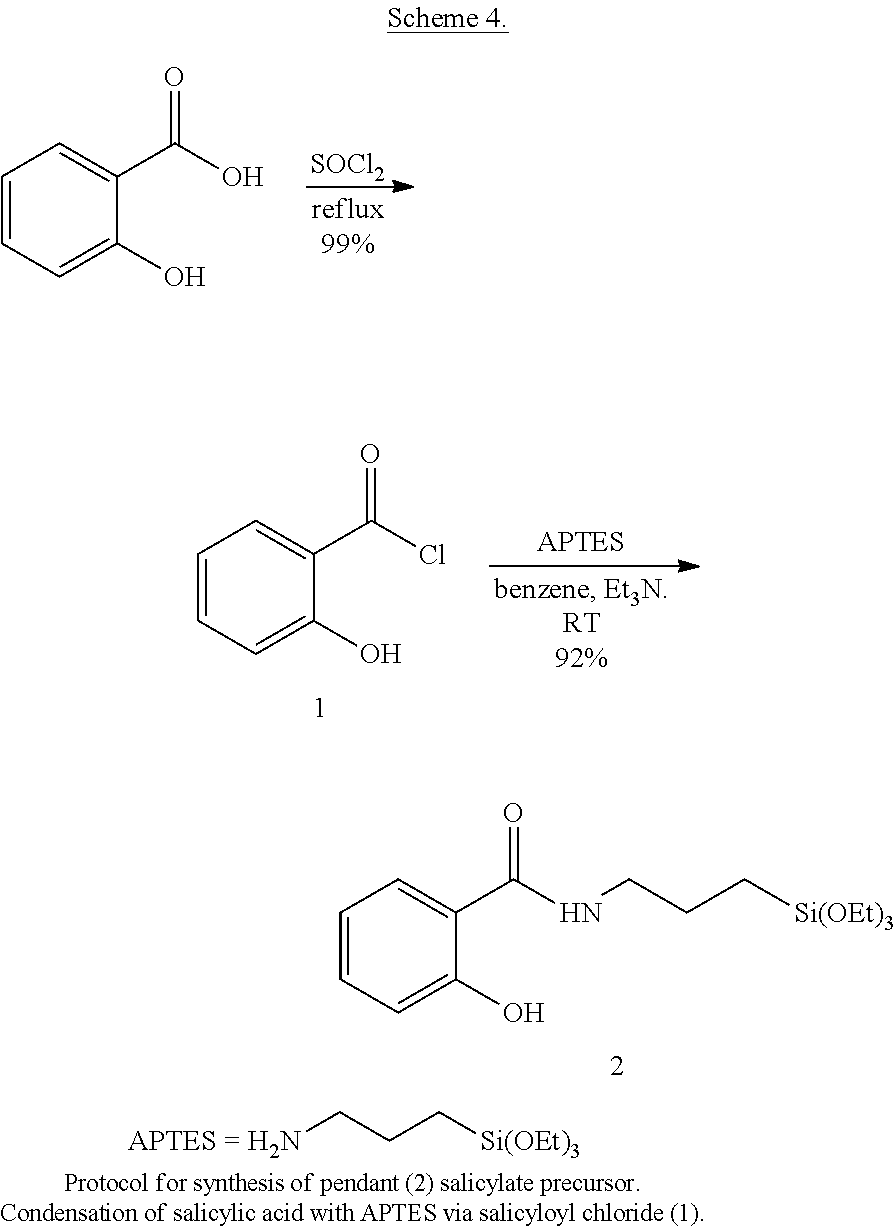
C1=CC=C(O)C(C(NCCC[Si(OEt)3])=O)=C1.[APTES = H2N]CCC[Si(OEt)3].[SOCl2].C1=CC=C(O)C(C(O)=O)=C1.C1=CC=C(O)C(C(Cl)=O)=C1
